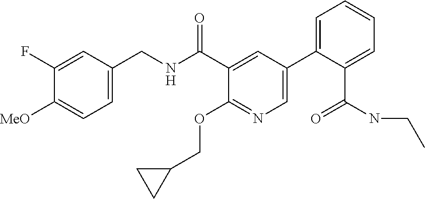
C1=C(CNC(C2=CC(C3=CC=CC=C3C(NCC)=O)=CN=C2OCC2CC2)=O)C=C(F)C([MeO])=C1
